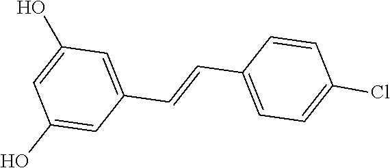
C1(O)=CC(C=CC2=CC=C(Cl)C=C2)=CC(O)=C1
